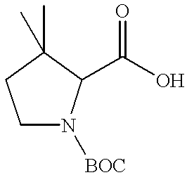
C1N([BOC])C(C(O)=O)C(C)(C)C1
